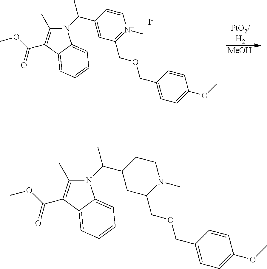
N1(C(C2CC(COCC3=CC=C(OC)C=C3)N(C)CC2)C)C(C)=C(C(OC)=O)C2=CC=CC=C12.N1(C(C2=CC(COCC3=CC=C(OC)C=C3)=[N+](C)C=C2)C)C(C)=C(C(OC)=O)C2=CC=CC=C12.[I-].[MeOH]
